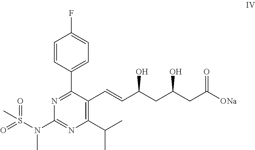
C1=CC(C2=NC(N(C)S(C)(=O)=O)=NC(C(C)C)=C2C=CC(CC(CC([ONa])=O)O)O)=CC=C1F
